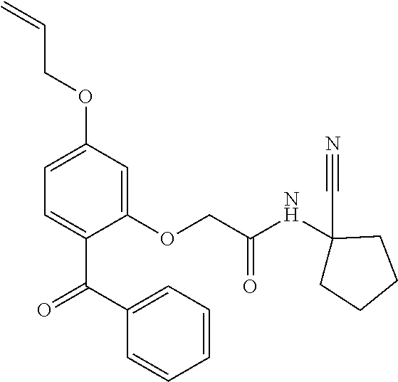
C1(OCC(NC2(C#N)CCCC2)=O)=CC(OCC=C)=CC=C1C(C1=CC=CC=C1)=O
